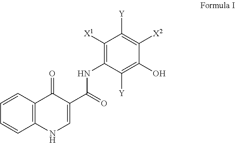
C12=C(NC=C(C(NC3=C([X1])C([Y])=C([X2])C(O)=C3[Y])=O)C1=O)C=CC=C2
